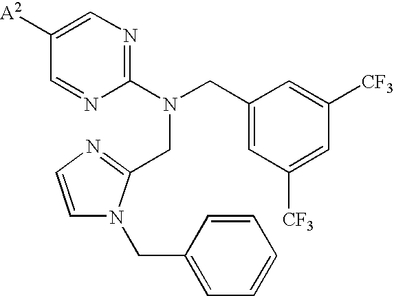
C1=CN=C(CN(CC2=CC([CF3])=CC([CF3])=C2)C2=NC=C([A2])C=N2)N1CC1=CC=CC=C1
